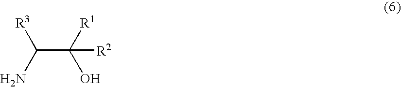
[R3]C(N)C([R1])(O)[R2]
